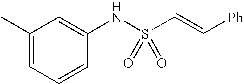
C1=CC(NS(C=C[Ph])(=O)=O)=CC(C)=C1
